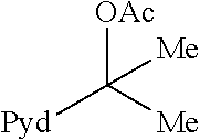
[OAc]C([Me])([Pyd])[Me]
